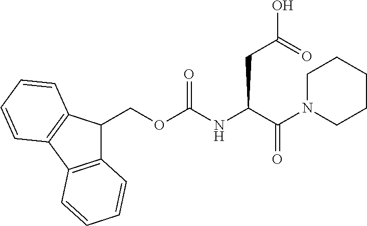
C(OC(NC(C(N1CCCCC1)=O)CC(O)=O)=O)C1C2=C(C3=C1C=CC=C3)C=CC=C2
